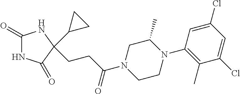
C1(=O)NC(=O)C(C2CC2)(CCC(N2CCN(C3=C(C)C(Cl)=CC(Cl)=C3)C(C)C2)=O)N1
